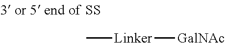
C[Linker][GalNAc]
